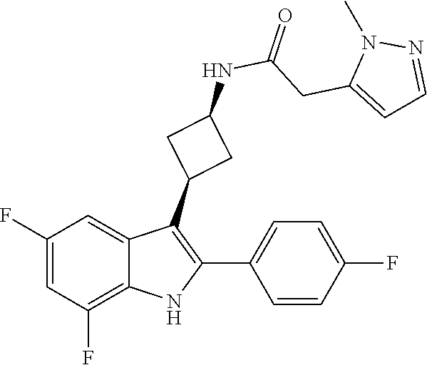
C(CC1=CC=NN1C)(NC1CC(C2=C(C3=CC=C(F)C=C3)NC3=C(F)C=C(F)C=C32)C1)=O
